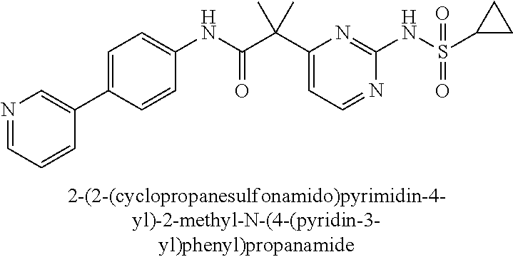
N1=CC=C(C(C(NC2=CC=C(C3=CN=CC=C3)C=C2)=O)(C)C)N=C1NS(=O)(=O)C1CC1
